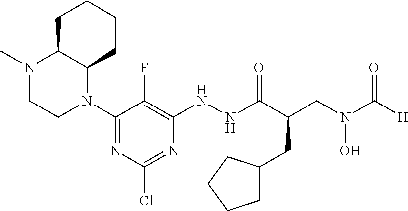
C1C2C(CCC1)N(C1=NC(Cl)=NC(NNC(C(CN(C([H])=O)O)CC3CCCC3)=O)=C1F)CCN2C
